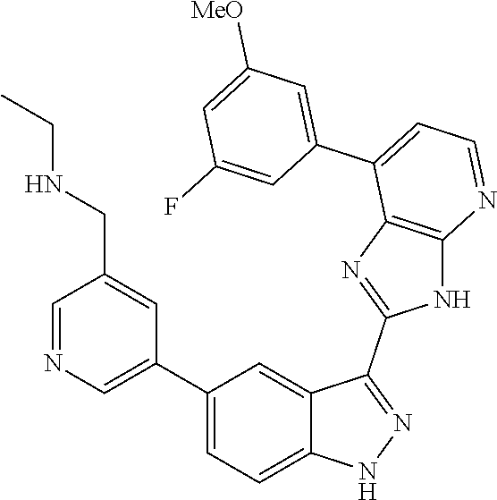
C1=NC=C(C2=CC=C3C(=C2)C(C2=NC4=C(N2)N=CC=C4C2=CC([MeO])=CC(F)=C2)=NN3)C=C1CNCC
